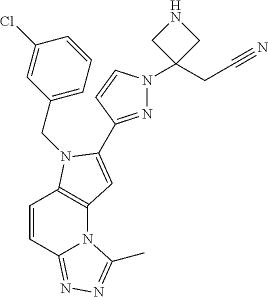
ClC1=CC(CN2C3=C(N4C(=NN=C4C)C=C3)C=C2C2=NN(C3(CC#N)CNC3)C=C2)=CC=C1
